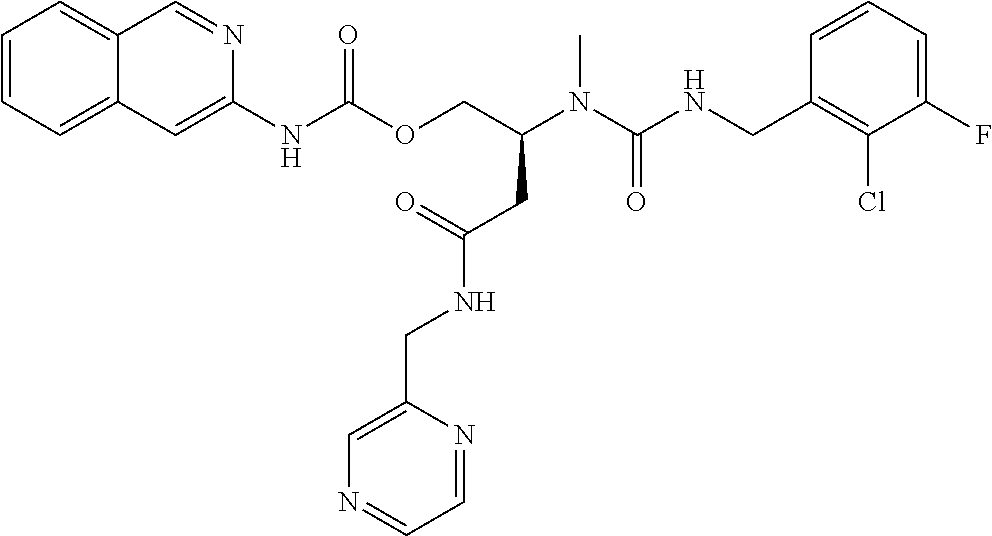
C1=CC(CNC(N(C)C(COC(NC2=CC3=CC=CC=C3C=N2)=O)CC(NCC2=CN=CC=N2)=O)=O)=C(Cl)C(F)=C1
